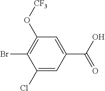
C1=C(C(O)=O)C=C(Cl)C(Br)=C1O[CF3]
